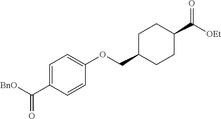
C1=C(C(=O)[BnO])C=CC(OCC2CCC(C(=O)[OEt])CC2)=C1
